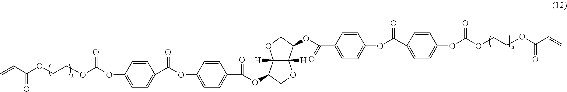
C=CC(OCCOC(OC1=CC=C(C(OC2=CC=C(C(OC3C4([H])C([H])(OC3)C(OC(C3=CC=C(OC(=O)C5=CC=C(OC(=O)OCCOC(=O)C=C)C=C5)C=C3)=O)CO4)=O)C=C2)=O)C=C1)=O)=O
